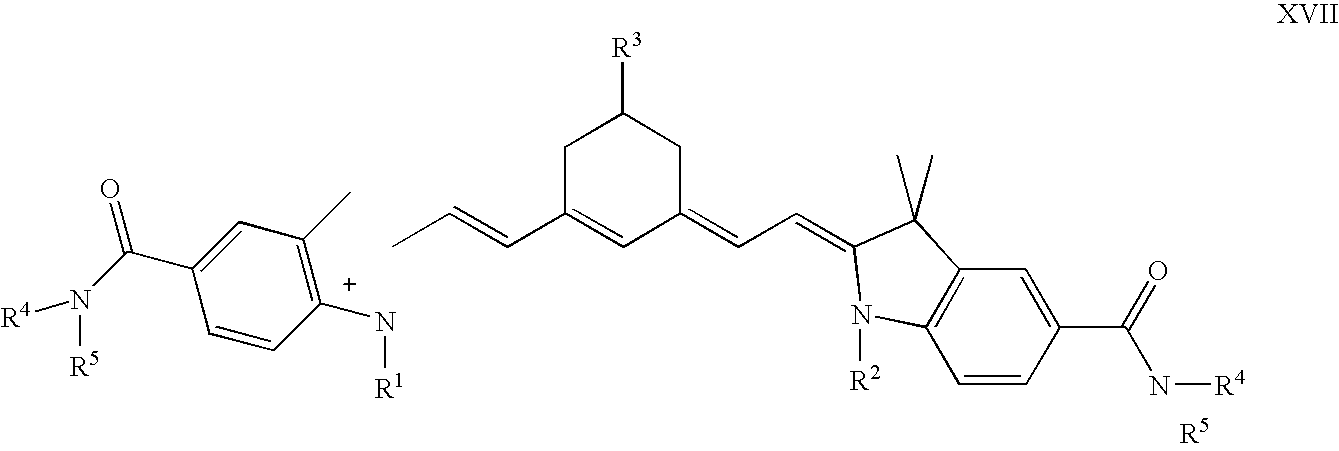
C1C(C=CC)=CC(=CC=C2C(C)(C)C3=C(C=CC(C(=O)N[R4])=C3)N2[R2])CC1[R3].C1=C(C(N([R5])[R4])=O)C=CC(N[R1])=C1C
